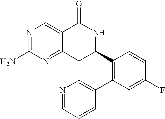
C12=NC(N)=NC=C1C(=O)NC(C1=C(C3=CN=CC=C3)C=C(F)C=C1)C2
